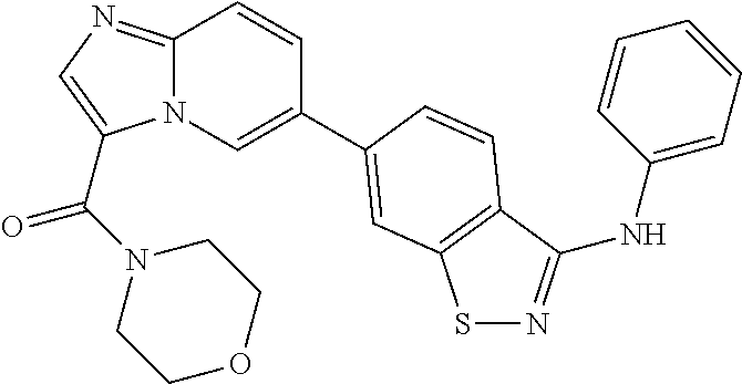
C12=NC=C(C(=O)N3CCOCC3)N1C=C(C1=CC3=C(C(NC4=CC=CC=C4)=NS3)C=C1)C=C2
